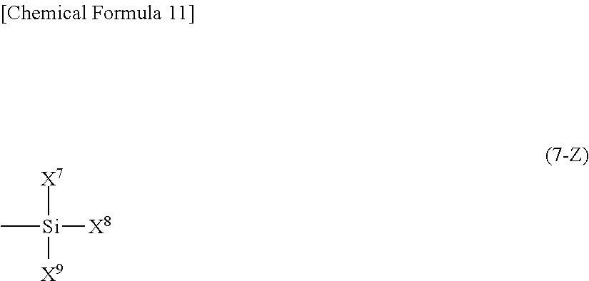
[X7][Si]([X9])([X8])C
